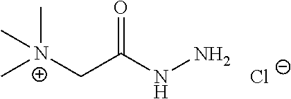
O=C(NN)C[N+](C)(C)C.[Cl-]
